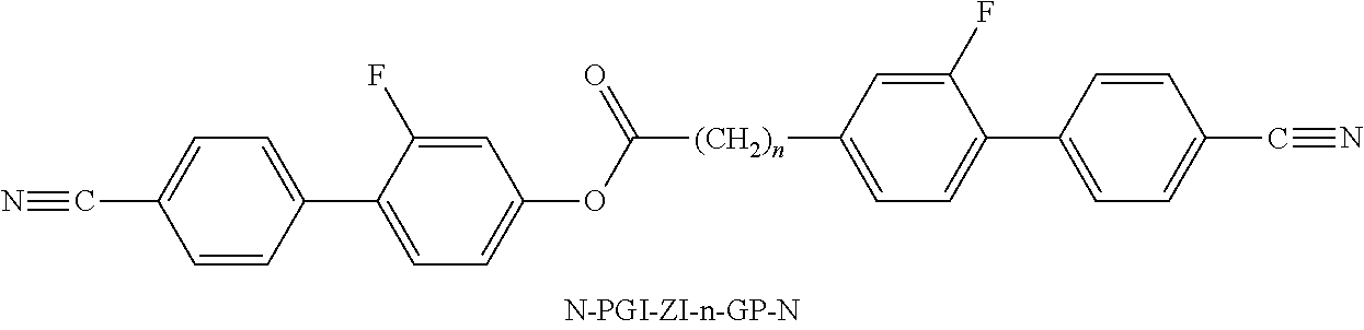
C1=C(C2=CC=C(C#N)C=C2)C(F)=CC(OC([(CH2)n]C2=CC=C(C3=CC=C(C#N)C=C3)C(F)=C2)=O)=C1
